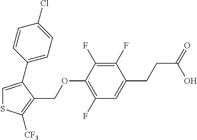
C1=C(C2=CC=C(Cl)C=C2)C(COC2=C(F)C=C(CCC(=O)O)C(F)=C2F)=C([CF3])S1
